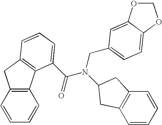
C1=CC2=C(C=C1)C1=C(C2)C=CC=C1C(N(C1CC2=C(C=CC=C2)C1)CC1=CC=C2C(=C1)OCO2)=O
